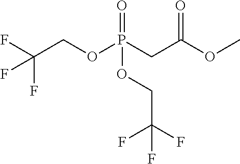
FC(COP(CC(OC)=O)(=O)OCC(F)(F)F)(F)F
